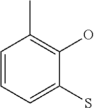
C1=CC=C(S)C(O)=C1C
